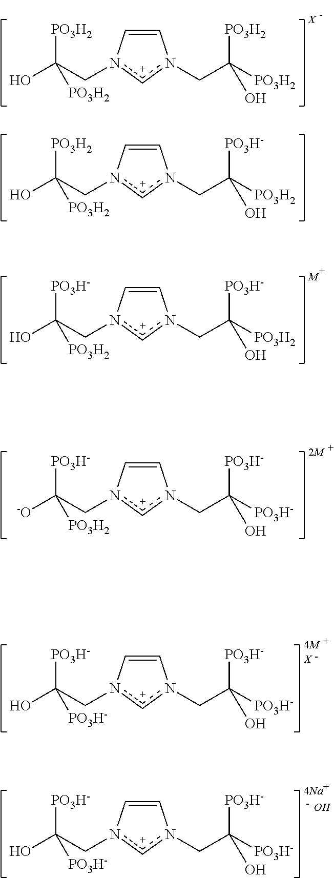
C1=Cn(CC([PO3H2])(O)[PO3H2])cn1CC([PO3H2])([PO3H2])O.C1=Cn(CC([PO3H-])(O)[PO3H2])cn1CC([PO3H2])([PO3H-])O.C1=Cn(CC([PO3H-])([-O])[PO3H2])cn1CC([PO3H-])([PO3H-])O.C1=Cn(CC([PO3H2])(O)[PO3H2])cn1CC([PO3H2])([PO3H-])O.C1=Cn(CC([PO3H-])(O)[PO3H-])cn1CC([PO3H-])([PO3H-])O.[X].C1=Cn(CC([PO3H-])(O)[PO3H-])cn1CC([PO3H-])([PO3H-])O.O
